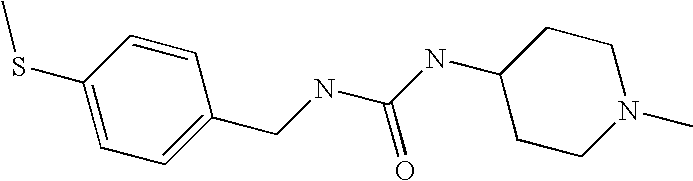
C1(SC)=CC=C(CNC(NC2CCN(C)CC2)=O)C=C1
